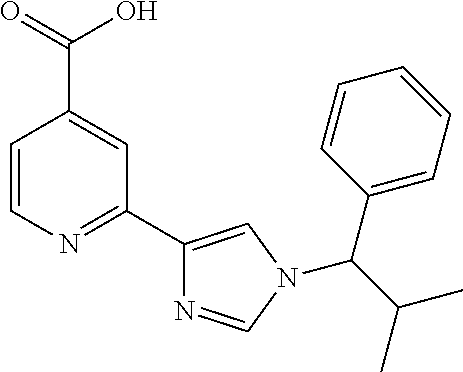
C1=CN=C(C2=CN(C(C(C)C)C3=CC=CC=C3)C=N2)C=C1C(O)=O
